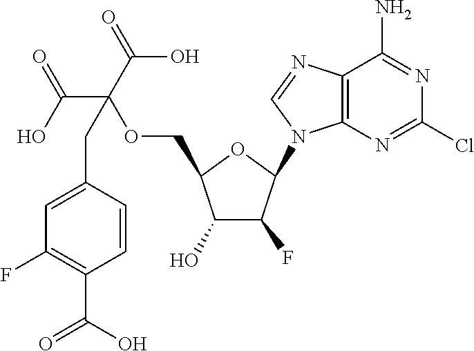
C12=C(N=CN1C1C(F)C(O)C(COC(C(O)=O)(C(=O)O)CC3=CC(F)=C(C(=O)O)C=C3)O1)C(N)=NC(Cl)=N2
